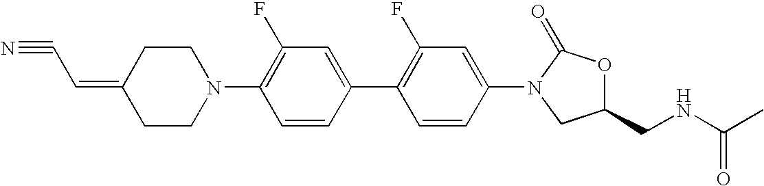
N#CC=C1CCN(C2=C(F)C=C(C3=C(F)C=C(N4CC(CNC(C)=O)OC4=O)C=C3)C=C2)CC1
